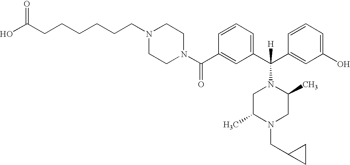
C1(C(N2CCN(CCCCCCC(O)=O)CC2)=O)=CC(C(C2=CC(O)=CC=C2)([H])N2CC(C)N(CC3CC3)CC2C)=CC=C1
